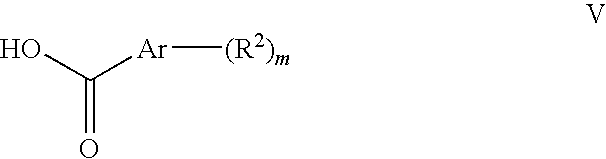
OC([Ar][(R2)m])=O
